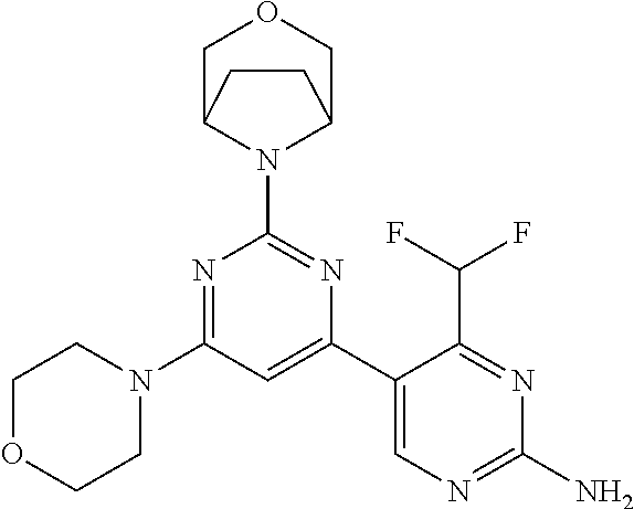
N1=C(N2CCOCC2)C=C(C2=CN=C(N)N=C2C(F)F)N=C1N1C2COCC1CC2
